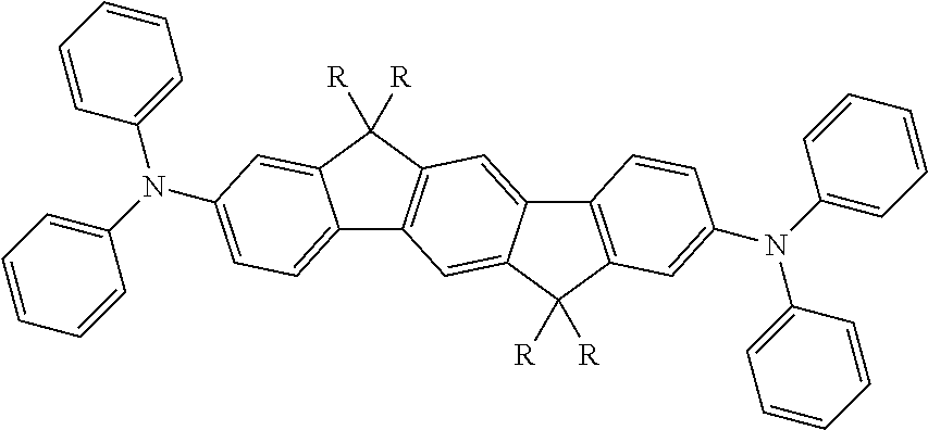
C12=CC3=C(C=C1C([R])([R])C1=C2C=CC(N(C2=CC=CC=C2)C2=CC=CC=C2)=C1)C1=CC=C(N(C2=CC=CC=C2)C2=CC=CC=C2)C=C1C3([R])[R]
